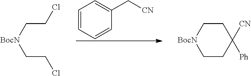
C1=CC=CC(C[CN])=C1.C(C[BocN]CCCl)Cl.C1C[BocN]CCC1([Ph])[CN]
